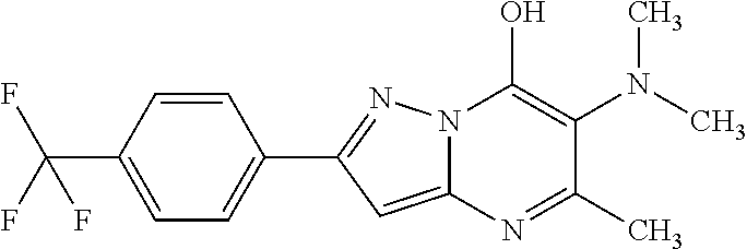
C12=CC(C3=CC=C(C(F)(F)F)C=C3)=NN1C(O)=C(N(C)C)C(C)=N2
